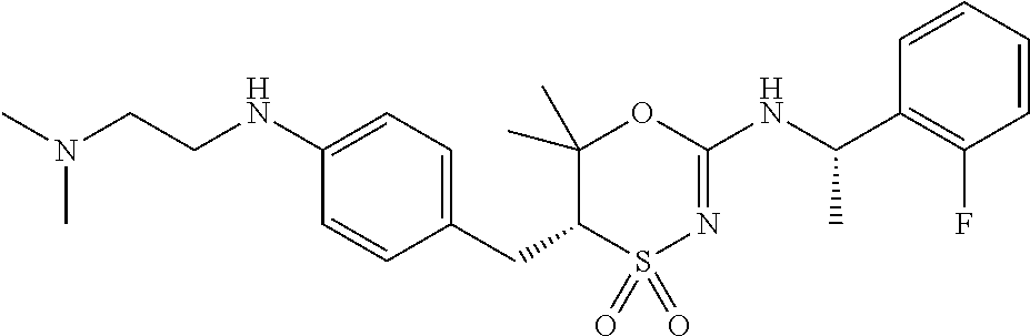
C1=C(NCCN(C)C)C=CC(CC2C(C)(C)OC(NC(C3=C(F)C=CC=C3)C)=NS2(=O)=O)=C1
